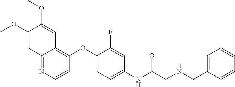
C12=NC=CC(OC3=CC=C(NC(CNCC4=CC=CC=C4)=O)C=C3F)=C1C=C(OC)C(OC)=C2
